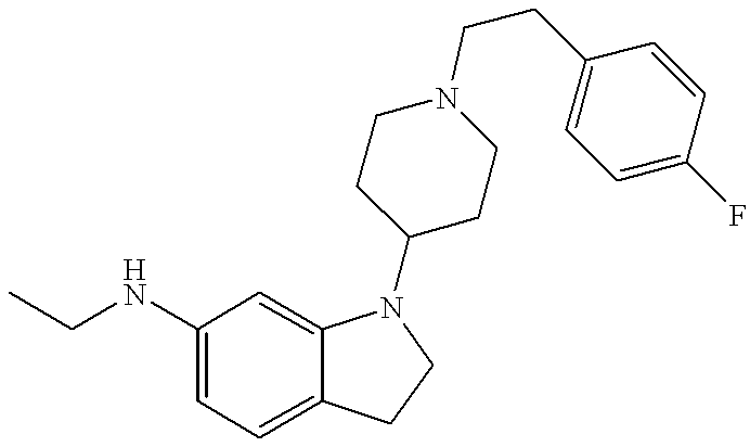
C1(NCC)=CC=C2C(=C1)N(C1CCN(CCC3=CC=C(F)C=C3)CC1)CC2
